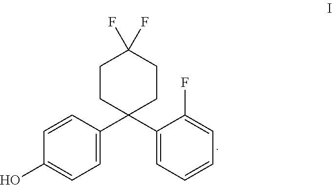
C1CC(C2=CC=C(O)C=C2)(C2=CC=CC=C2F)CCC1(F)F
